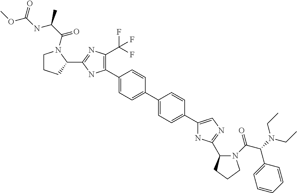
C1(C2=C(C(F)(F)F)N=C(C3CCCN3C(C(C)NC(OC)=O)=O)N2)=CC=C(C2=CC=C(C3=CN=C(C4N(C(C(C5=CC=CC=C5)N(CC)CC)=O)CCC4)N3)C=C2)C=C1
